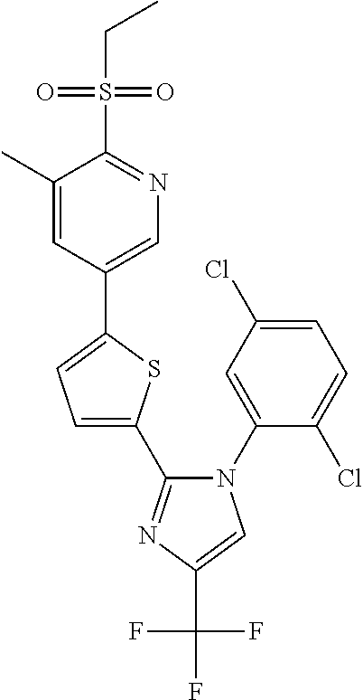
N1(C2=CC(Cl)=CC=C2Cl)C(C2=CC=C(C3=CN=C(S(CC)(=O)=O)C(C)=C3)S2)=NC(C(F)(F)F)=C1
